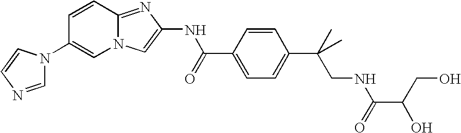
N1(C2=CN3C(=NC(NC(=O)C4=CC=C(C(C)(C)CNC(=O)C(O)CO)C=C4)=C3)C=C2)C=NC=C1
